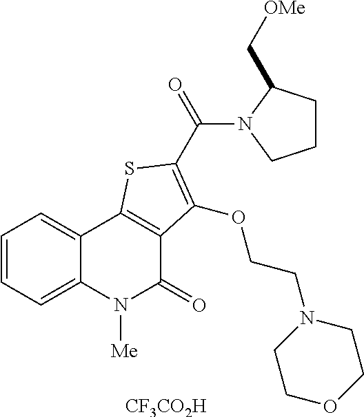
[CF3CO2H].C1=CC=C2C(=C1)C1=C(C(=O)N2[Me])C(OCCN2CCOCC2)=C(C(=O)N2C(C[OMe])CCC2)S1
